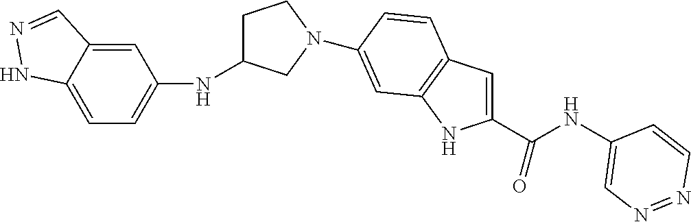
N1=NC=CC(NC(=O)C2=CC3=C(N2)C=C(N2CC(NC4=CC=C5NN=CC5=C4)CC2)C=C3)=C1
